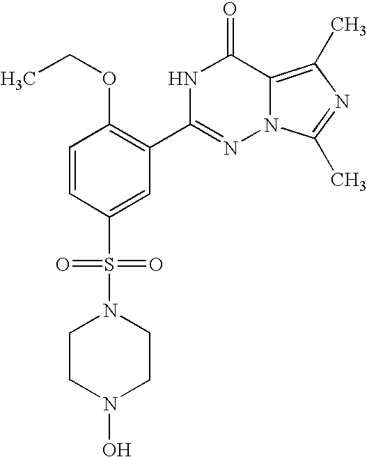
C1=CC(S(=O)(=O)N2CCN(O)CC2)=CC(C2=NN3C(=C(C)N=C3C)C(=O)N2)=C1OCC
